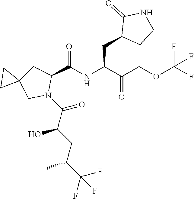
C(C(F)(F)F)(CC(C(N1C(C(NC(C(COC(F)(F)F)=O)CC2CCNC2=O)=O)CC2(C1)CC2)=O)O)C
